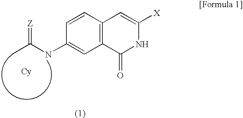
CC(NC1=CC2=C(C=C1)C=C([X])NC2=O)=[Z]
